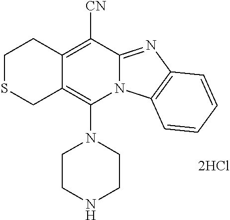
[2HCl].C12=C(N3CCNCC3)N3C(=NC4=C3C=CC=C4)C([CN])=C1CCSC2
